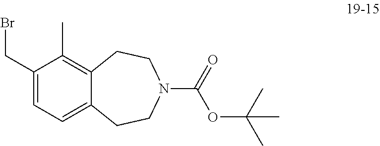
C1(CBr)=CC=C2C(=C1C)CCN(C(=O)OC(C)(C)C)CC2
